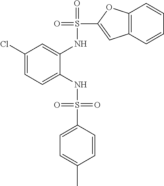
C1(Cl)=CC=C(NS(=O)(=O)C2=CC=C(C)C=C2)C(NS(=O)(C2=CC3=C(O2)C=CC=C3)=O)=C1
